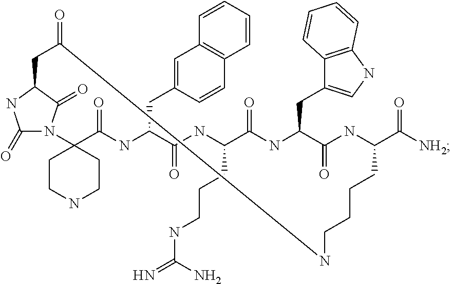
C1(=O)N2C(=O)C(N1)CC(=O)NCCCCC(C(=O)[NH2])NC(=O)C(CC1=CNC3=C1C=CC=C3)NC(=O)C(CCCNC(N)=N)NC(=O)C(CC1=CC3=C(C=C1)C=CC=C3)NC(=O)C21CCNCC1
